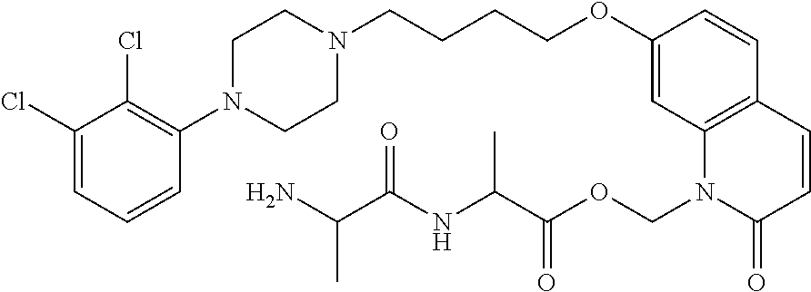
C1(Cl)=CC=CC(N2CCN(CCCCOC3=CC4=C(C=C3)C=CC(=O)N4COC(C(NC(C(N)C)=O)C)=O)CC2)=C1Cl
